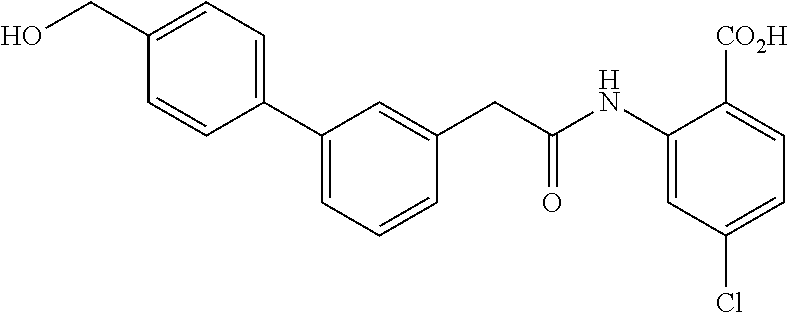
C1(CO)=CC=C(C2=CC=CC(CC(NC3=CC(Cl)=CC=C3[CO2H])=O)=C2)C=C1
